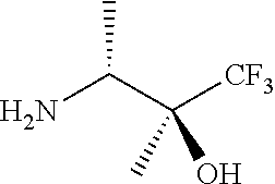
NC(C([CF3])(C)O)C
